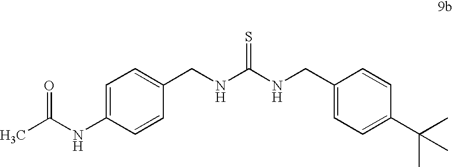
C1=C(NC(C)=O)C=CC(CNC(NCC2=CC=C(C(C)(C)C)C=C2)=S)=C1
